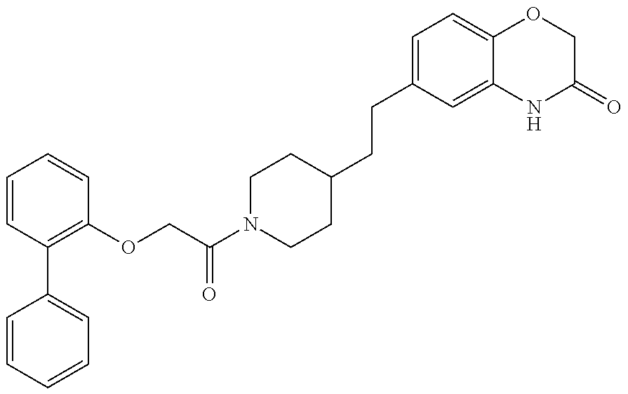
C1=CC=CC=C1C1=C(OCC(N2CCC(CCC3=CC=C4C(=C3)NC(=O)CO4)CC2)=O)C=CC=C1
